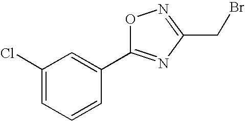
C1(Cl)=CC=CC(C2=NC(CBr)=NO2)=C1
